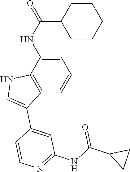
C1(C2=CC(NC(C3CC3)=O)=NC=C2)=CNC2=C1C=CC=C2NC(=O)C1CCCCC1
